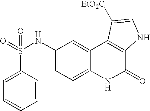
C1=CC=CC(S(=O)(NC2=CC=C3C(=C2)C2=C(C(=O)N3)NC=C2[EtO2C])=O)=C1
